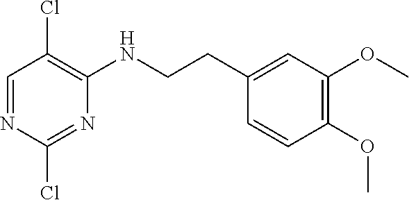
C1=NC(Cl)=NC(NCCC2=CC(OC)=C(OC)C=C2)=C1Cl
